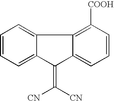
C1=CC=C2C(=C1)C1=C([COOH])C=CC=C1C2=C([CN])[CN]
